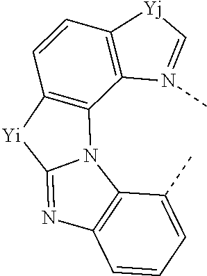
C12=C([Yj]C=N1C)C=CC1=C2N2C(=NC3=C2C(C)=CC=C3)[Yi]1
